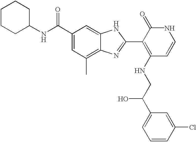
C1(C(NC2CCCCC2)=O)=CC(C)=C2C(=C1)NC(C1=C(NCC(C3=CC=CC(Cl)=C3)O)C=CNC1=O)=N2
